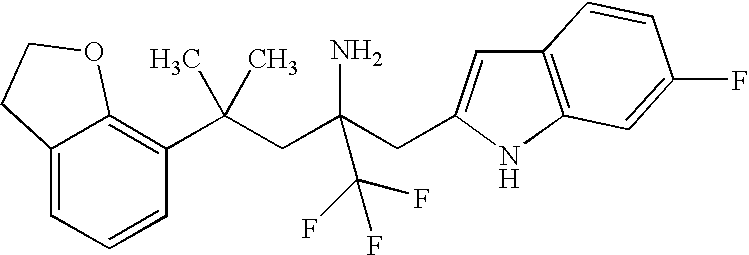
C12=CC=CC(C(CC(CC3=CC4=C(N3)C=C(F)C=C4)(N)C(F)(F)F)(C)C)=C1OCC2
